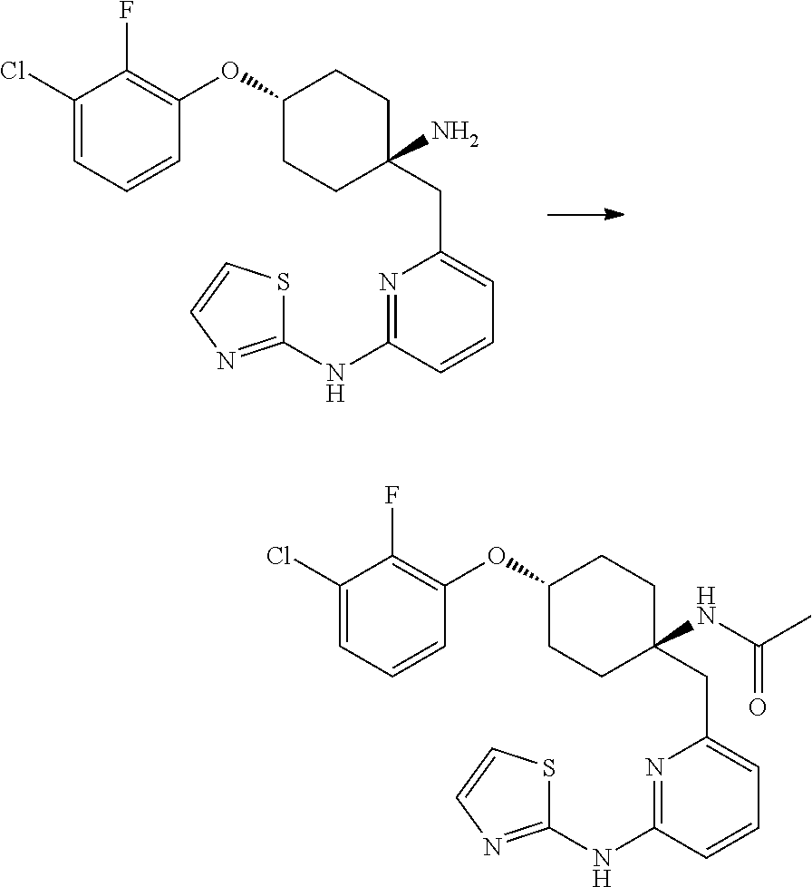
N1=C(NC2=NC=CS2)C=CC=C1CC1(NC(C)=O)CCC(OC2=C(F)C(Cl)=CC=C2)CC1.N1=C(NC2=NC=CS2)C=CC=C1CC1(N)CCC(OC2=C(F)C(Cl)=CC=C2)CC1
